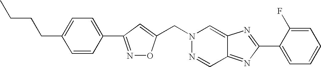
N1=C(C2=CC=C(CCCC)C=C2)C=C(CN2N=CC3=NC(C4=CC=CC=C4F)=NC3=C2)O1
